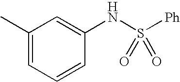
C1=CC(NS([Ph])(=O)=O)=CC(C)=C1
